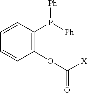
C1(OC(=O)[X])=C(P([Ph])[Ph])C=CC=C1
